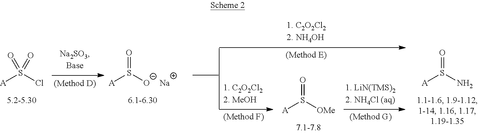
[A]S([O-])=O.[Na].[A]S([OMe])=O.[A]S(N)=O.[A]S(Cl)(=O)=O
